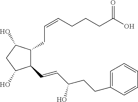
C1(C=CC(CCC2=CC=CC=C2)O)C(CC=CCCCC(O)=O)C(O)CC1O
